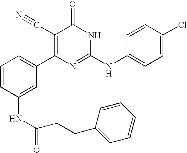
C1(NC(CCC2=CC=CC=C2)=O)=CC(C2=C(C#N)C(=O)NC(NC3=CC=C(Cl)C=C3)=N2)=CC=C1
